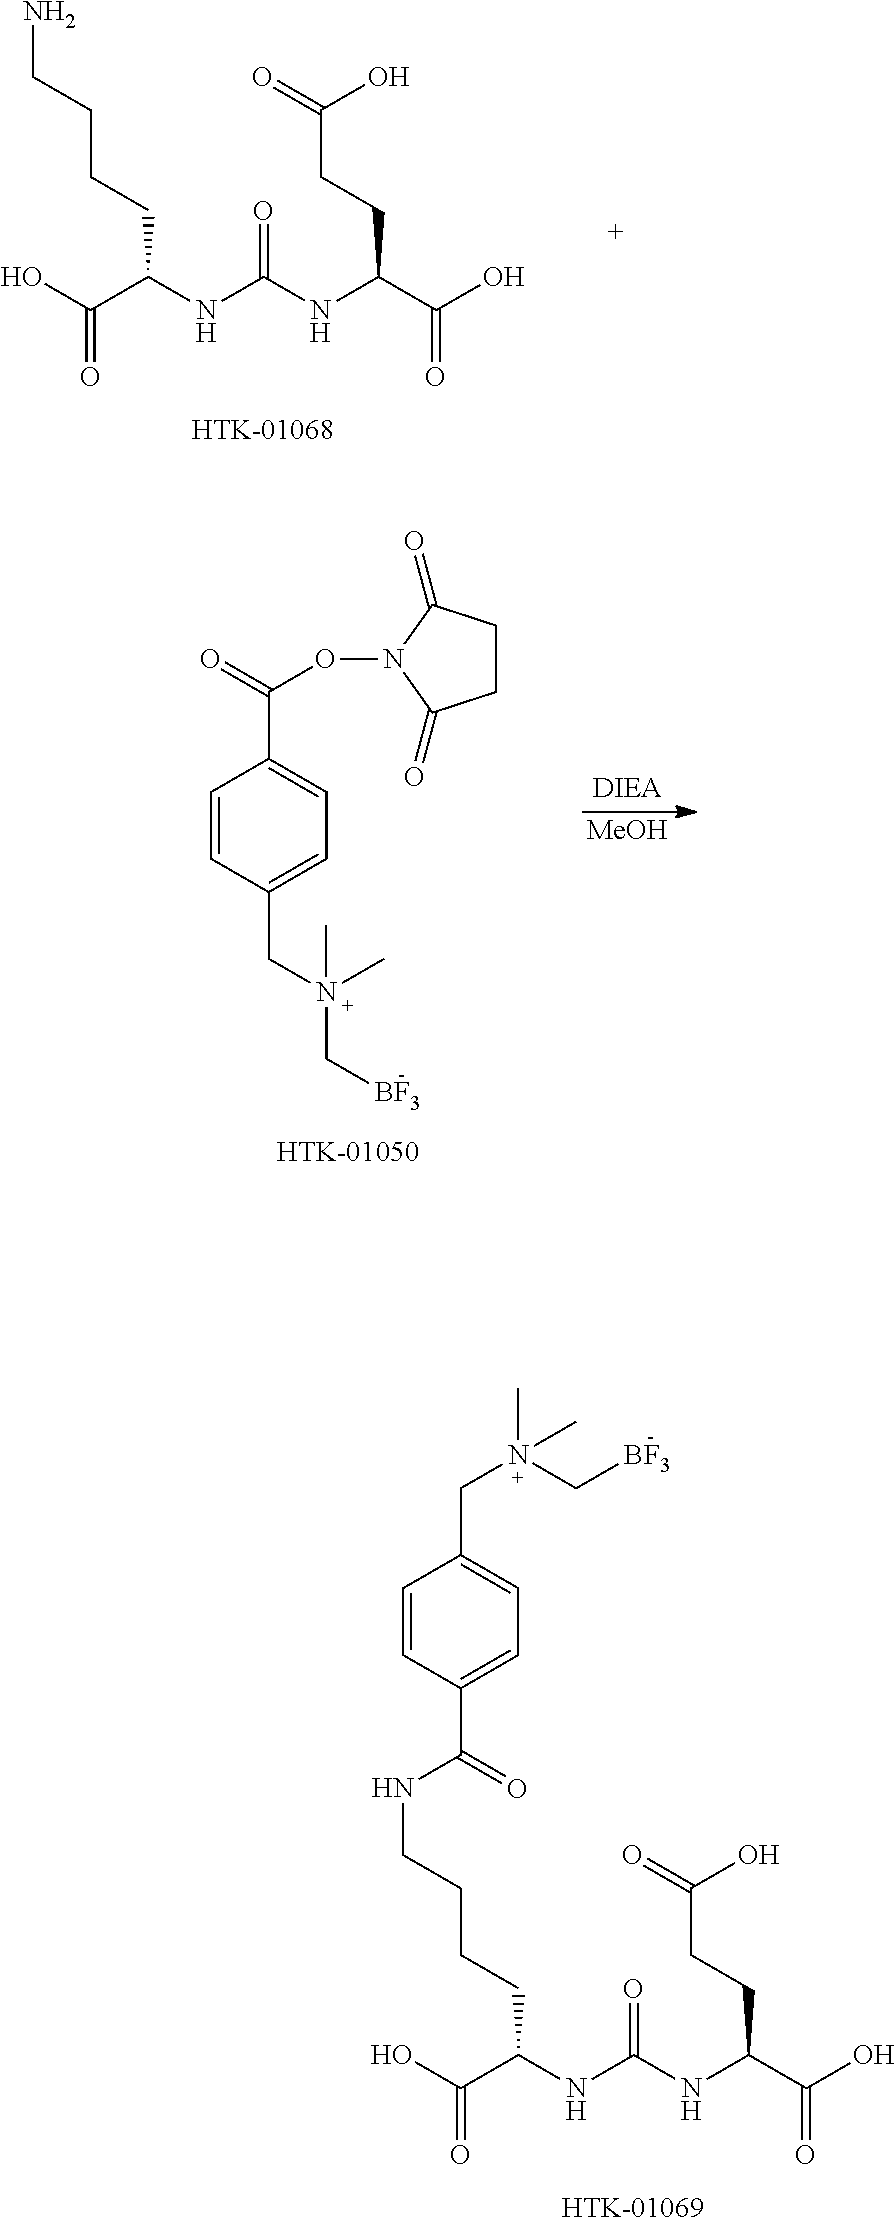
C(=O)(C(NC(NC(C(O)=O)CCCCNC(C1=CC=C(CN(C)(C[BF3])C)C=C1)=O)=O)CCC(=O)O)O.C(=O)(C(NC(NC(C(O)=O)CCCCN)=O)CCC(=O)O)O.[MeOH].C1=CC(CN(C[BF3])(C)C)=CC=C1C(=O)ON1C(=O)CCC1=O
